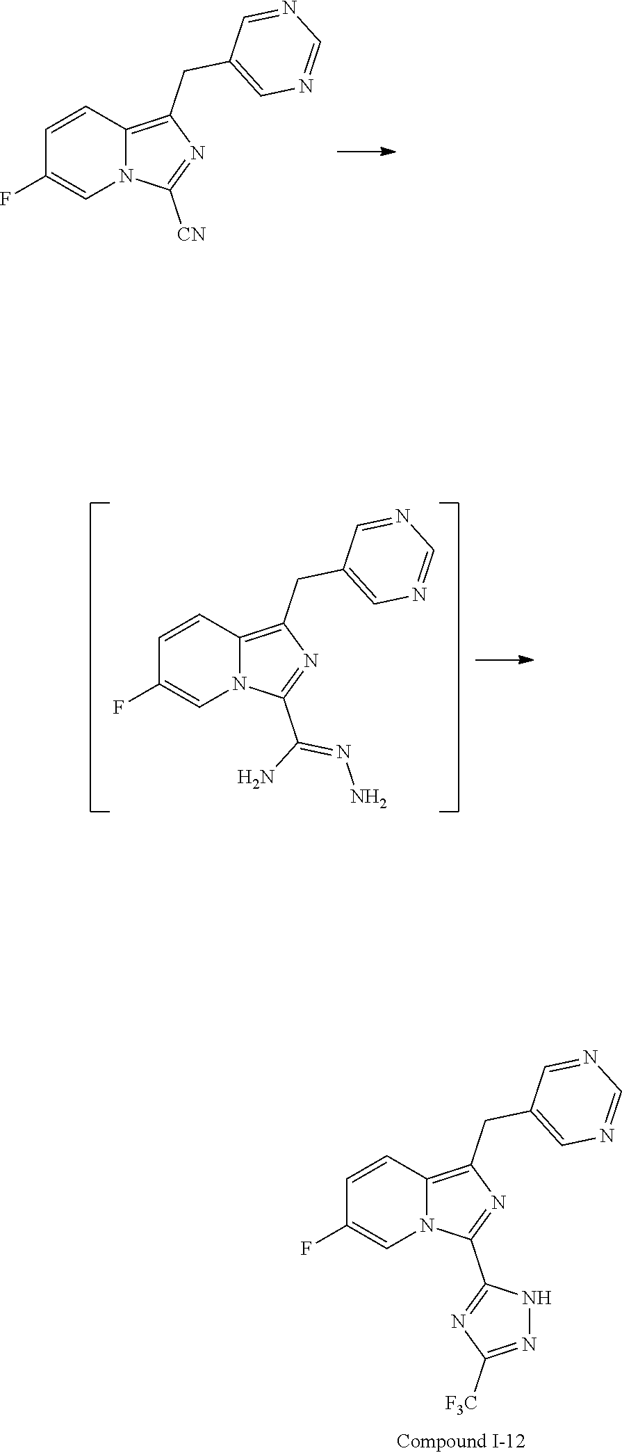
C1=CC2=C(CC3=CN=CN=C3)N=C([CN])N2C=C1F.C1=CC2=C(CC3=CN=CN=C3)N=C(C(N)=NN)N2C=C1F.C1=CC2=C(CC3=CN=CN=C3)N=C(C3=NC([F3C])=NN3)N2C=C1F
